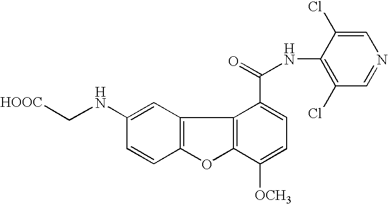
C12=C(C=C(NC[HOOC])C=C1)C1=C(O2)C([OCH3])=CC=C1C(=O)NC1=C(Cl)C=NC=C1Cl
